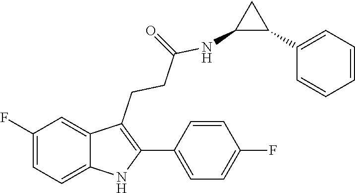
C1=C(F)C=C2C(CCC(=O)NC3C(C4=CC=CC=C4)C3)=C(C3=CC=C(F)C=C3)NC2=C1
